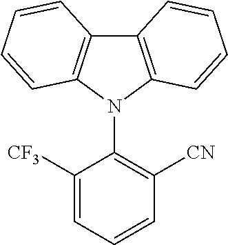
C1([CF3])=CC=CC([CN])=C1N1C2=C(C3=C1C=CC=C3)C=CC=C2
